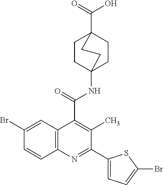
C1CC2(NC(C3=C(C)C(C4=CC=C(Br)S4)=NC4=C3C=C(Br)C=C4)=O)CCC1(C(=O)O)CC2
